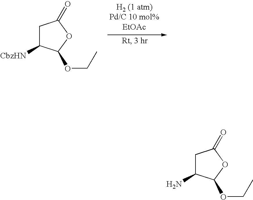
C1C([CbzHN])C(OCC)OC1=O.C1C(N)C(OCC)OC1=O
